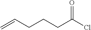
C=CCCCC(Cl)=O
